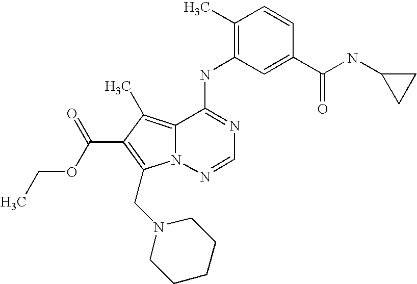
CCOC(=O)C1=C(CN2CCCCC2)N2C(=C1C)C(NC1=C(C)C=CC(C(=O)NC3CC3)=C1)=NC=N2
